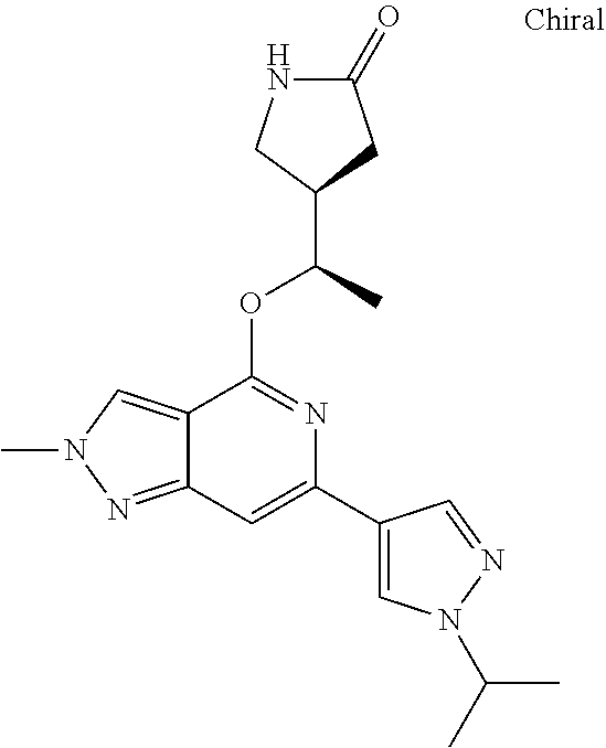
N1C(=O)CC(C(C)OC2=NC(C3=CN(C(C)C)N=C3)=CC3=NN(C)C=C23)C1
